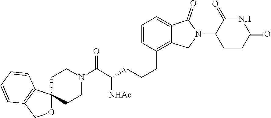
C(CCCC1=C2C(=CC=C1)C(=O)N(C1CCC(=O)NC1=O)C2)(C(N1CCC2(CC1)OCC1=C2C=CC=C1)=O)[NHAc]
